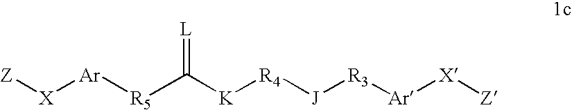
[J]([R3][Ar][X][Z])[R4][K]C([R5][Ar][X][Z])=[L]
